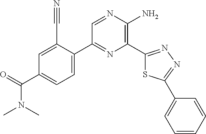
N(C(=O)C1=CC=C(C2=NC(C3=NN=C(C4=CC=CC=C4)S3)=C(N)N=C2)C(C#N)=C1)(C)C
